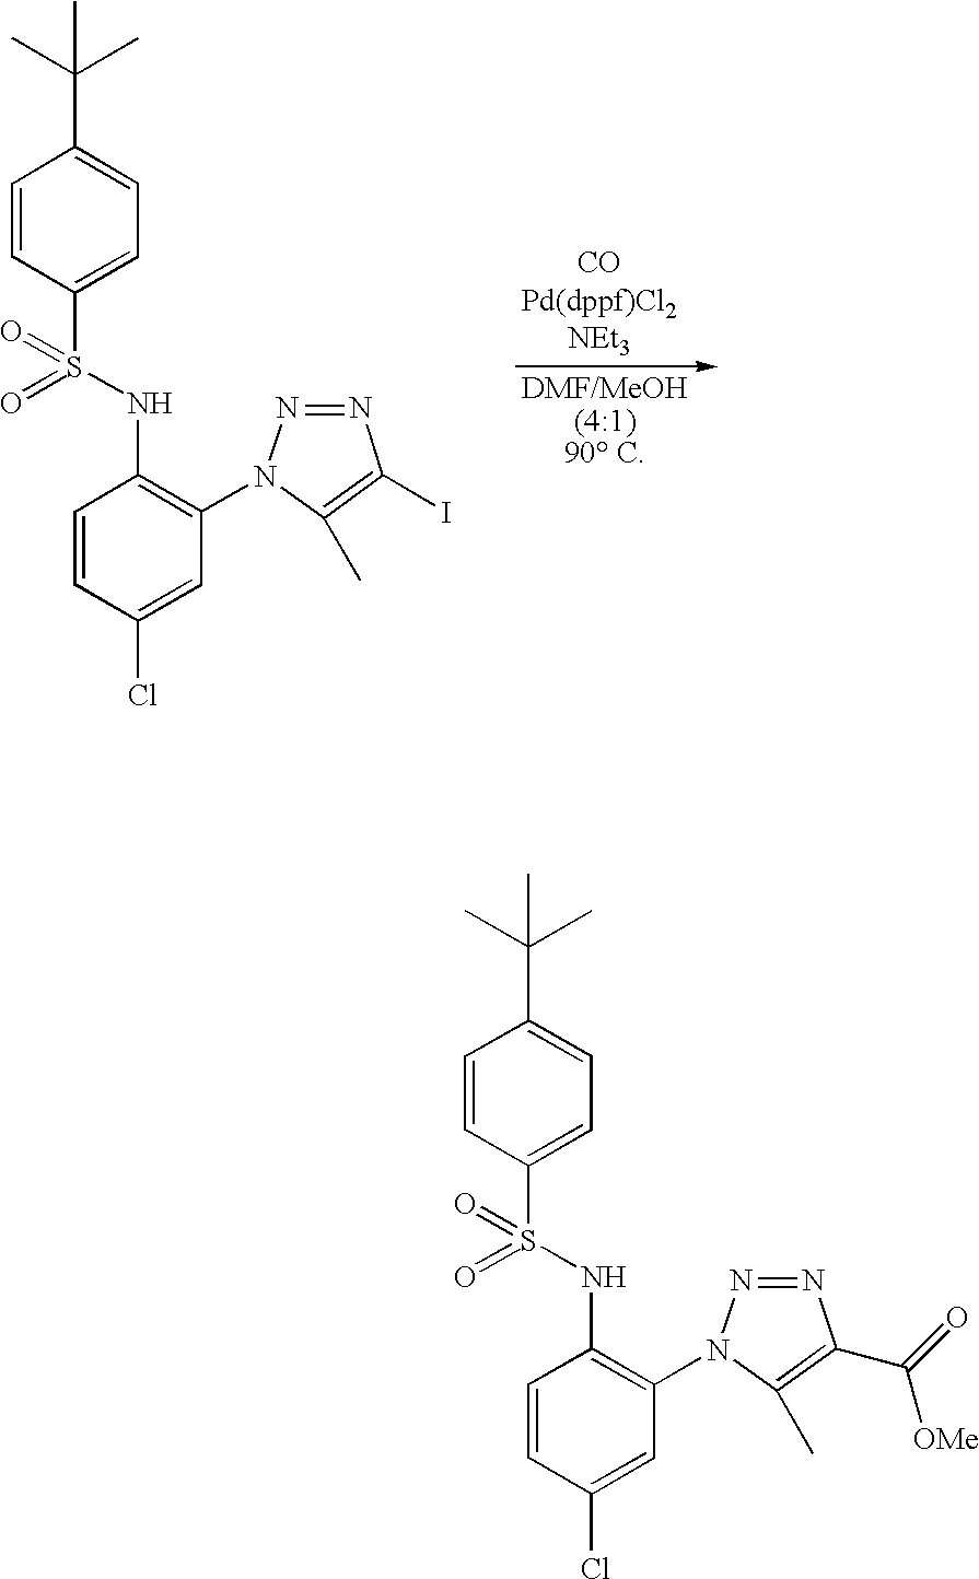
C1=CC(S(NC2=C(N3N=NC(I)=C3C)C=C(Cl)C=C2)(=O)=O)=CC=C1C(C)(C)C.C1=CC(S(NC2=C(N3N=NC(C(=O)[OMe])=C3C)C=C(Cl)C=C2)(=O)=O)=CC=C1C(C)(C)C
